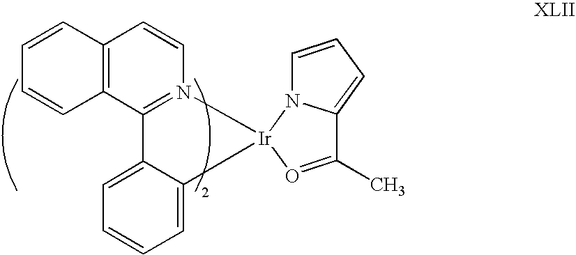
C12=C(C3=N(C=C1)[Ir]1(C4=CC=CC=C34)O=C(C)C3=CC=CN13)C=CC=C2
